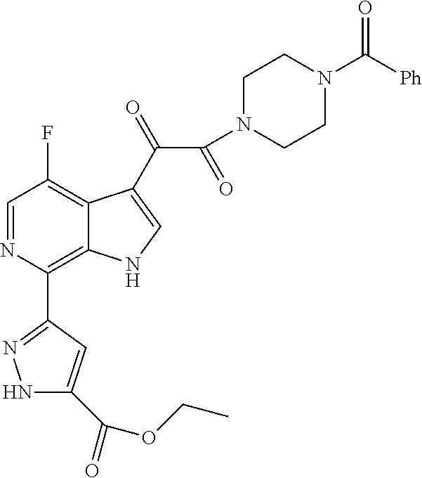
C1=NC(C2=NNC(C(OCC)=O)=C2)=C2C(=C1F)C(C(=O)C(N1CCN(C([Ph])=O)CC1)=O)=CN2
